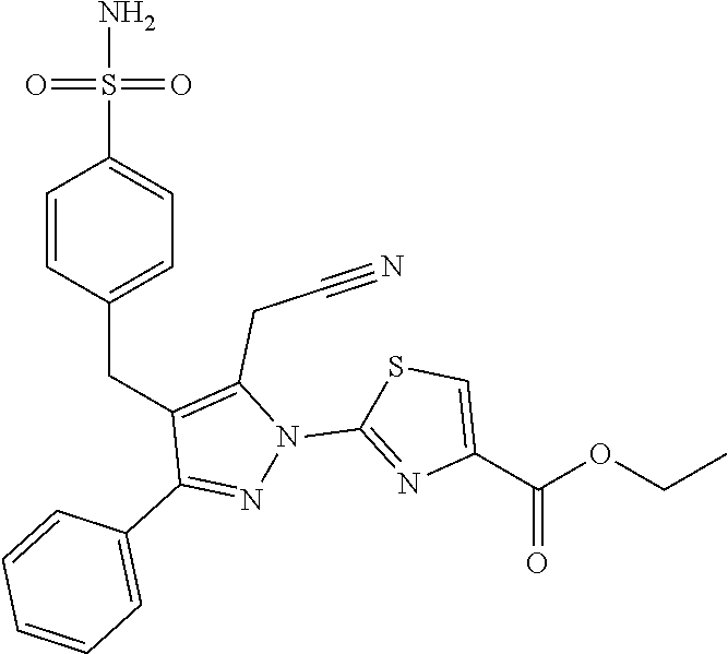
C1(CC#N)=C(CC2=CC=C(S(N)(=O)=O)C=C2)C(C2=CC=CC=C2)=NN1C1=NC(C(OCC)=O)=CS1
